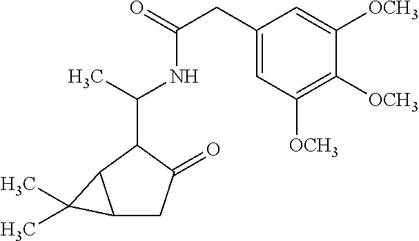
C12CC(=O)C(C(C)NC(CC3=CC([OCH3])=C([OCH3])C([OCH3])=C3)=O)C1C2(C)C
